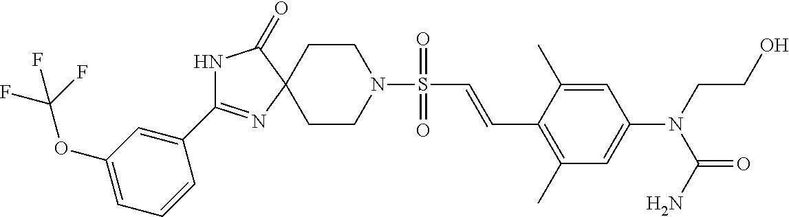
N1C(C2=CC(OC(F)(F)F)=CC=C2)=NC2(C1=O)CCN(S(=O)(=O)C=CC1=C(C)C=C(N(C(N)=O)CCO)C=C1C)CC2
